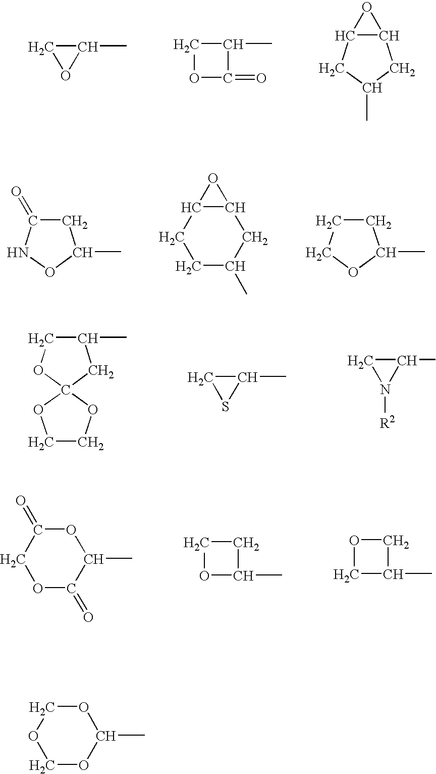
C1(C)CO1.C1OC(=O)C1C.C12C(CC(C)C1)O2.C1C(=O)NOC1C.C12C(CCC(C)C1)O2.C1CCOC1C.C1(C)COC2(C1)OCCO2.C1(C)CS1.C1(C)CN1[R2].O1C(=O)COC(=O)C1C.C1OC(C)C1.O1CC(C)C1.O1COCOC1C
